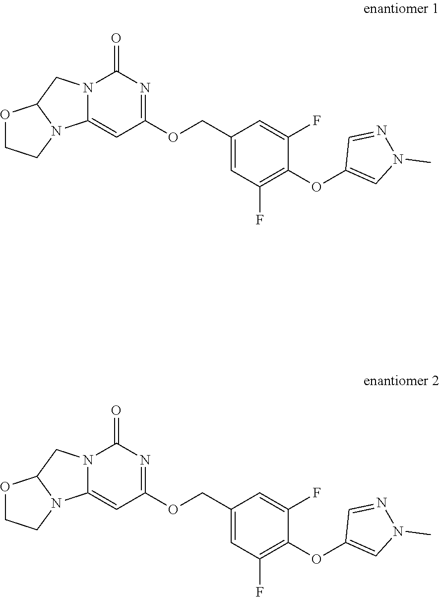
C1(=O)N2C(=CC(OCC3=CC(F)=C(OC4=CN(C)N=C4)C(F)=C3)=N1)N1C(C2)OCC1.C1(=O)N2C(=CC(OCC3=CC(F)=C(OC4=CN(C)N=C4)C(F)=C3)=N1)N1C(C2)OCC1
